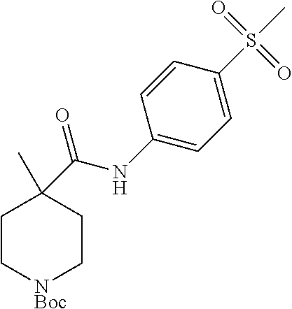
C1=CC(NC(C2(C)CC[NBoc]CC2)=O)=CC=C1S(=O)(C)=O
